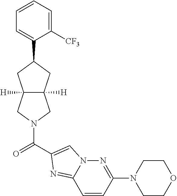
C1=CC=C([CF3])C(C2CC3([H])C([H])(C2)CN(C(=O)C2=CN4N=C(N5CCOCC5)C=CC4=N2)C3)=C1
